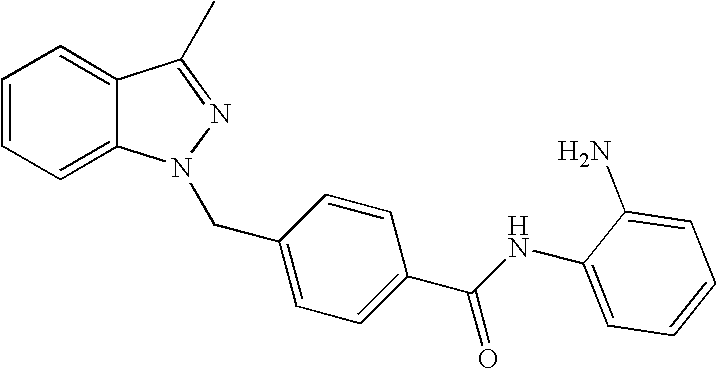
C1=CC=C2C(=C1)C(C)=NN2CC1=CC=C(C(=O)NC2=CC=CC=C2N)C=C1
